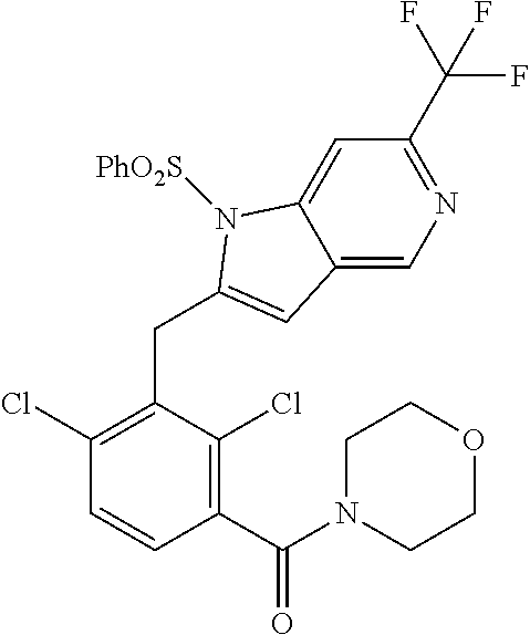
C1(C(N2CCOCC2)=O)=C(Cl)C(CC2=CC3=CN=C(C(F)(F)F)C=C3N2[PhO2S])=C(Cl)C=C1
